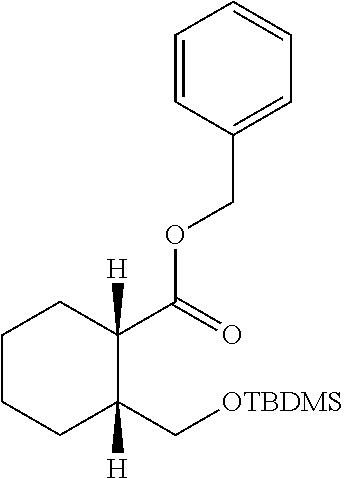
C1=CC(COC(C2([H])CCCCC2([H])C[OTBDMS])=O)=CC=C1
